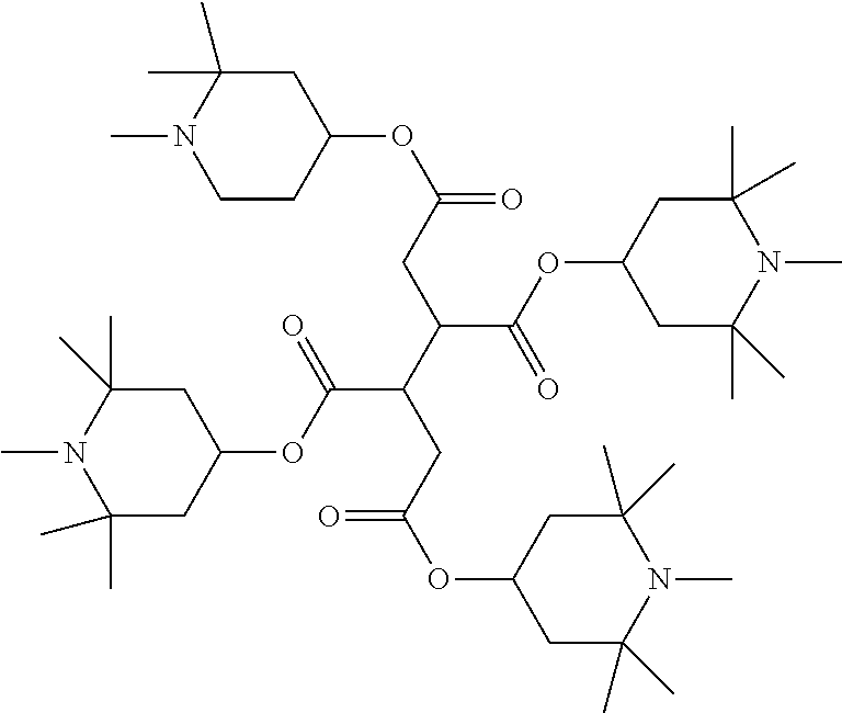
C(C(OC1CC(C)(C)N(C)C(C)(C)C1)=O)(C(CC(OC1CC(C)(C)N(C)C(C)(C)C1)=O)C(OC1CC(C)(C)N(C)C(C)(C)C1)=O)CC(OC1CC(C)(C)N(C)CC1)=O
